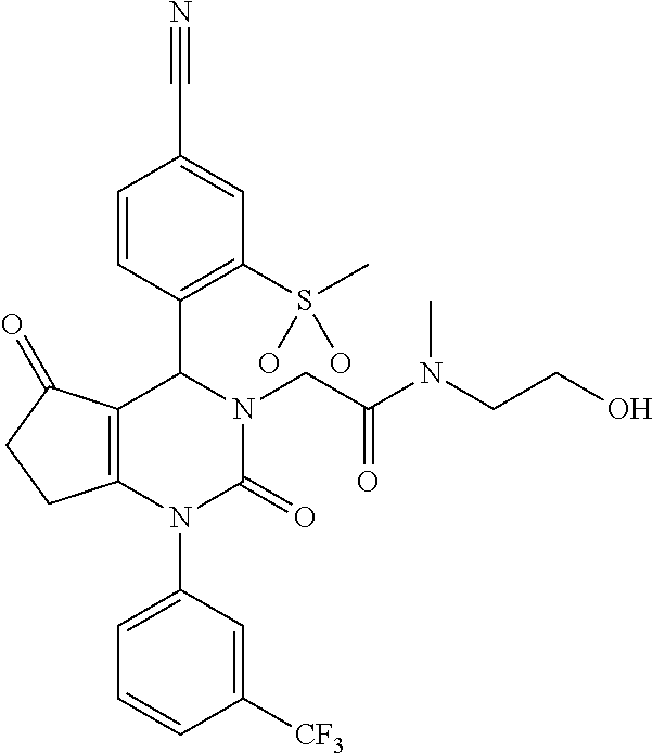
C12=C(N(C3=CC=CC([CF3])=C3)C(=O)N(CC(N(CCO)C)=O)C1C1=C(S(C)(O)O)C=C(C#N)C=C1)CCC2=O
